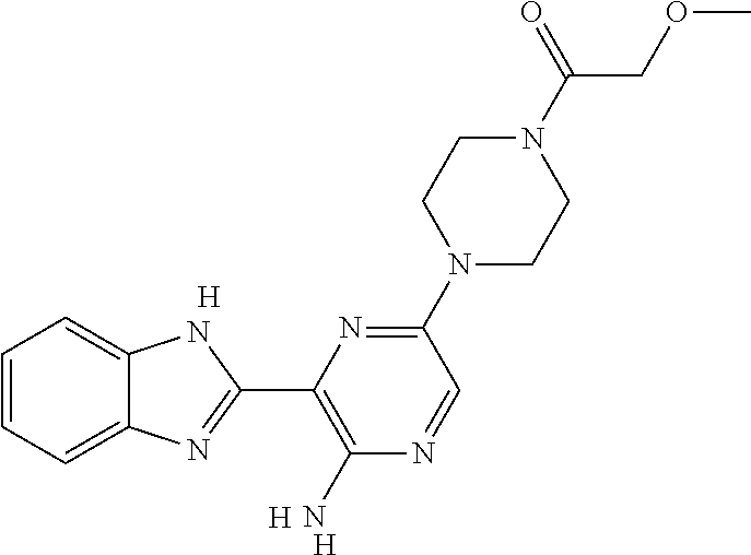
[H].[H].C1=CC=C2C(=C1)NC(C1=C(N)N=CC(N3CCN(C(COC)=O)CC3)=N1)=N2.[H]
